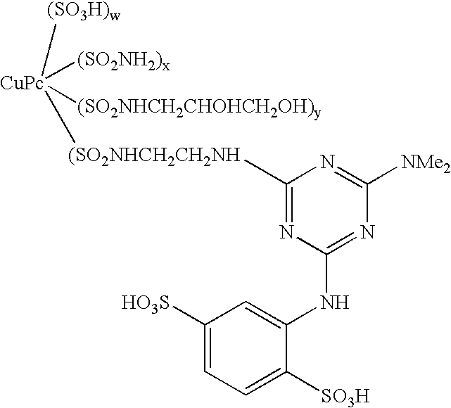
[(SO3H)w][CuPc]([(SO2NH2)x])([(SO2NHCH2CHOHCH2OH)y])[(SO2NHCH2CH2NH]C1=NC(NC2=CC([HO3S])=CC=C2[SO3H])=NC([NMe2])=N1
